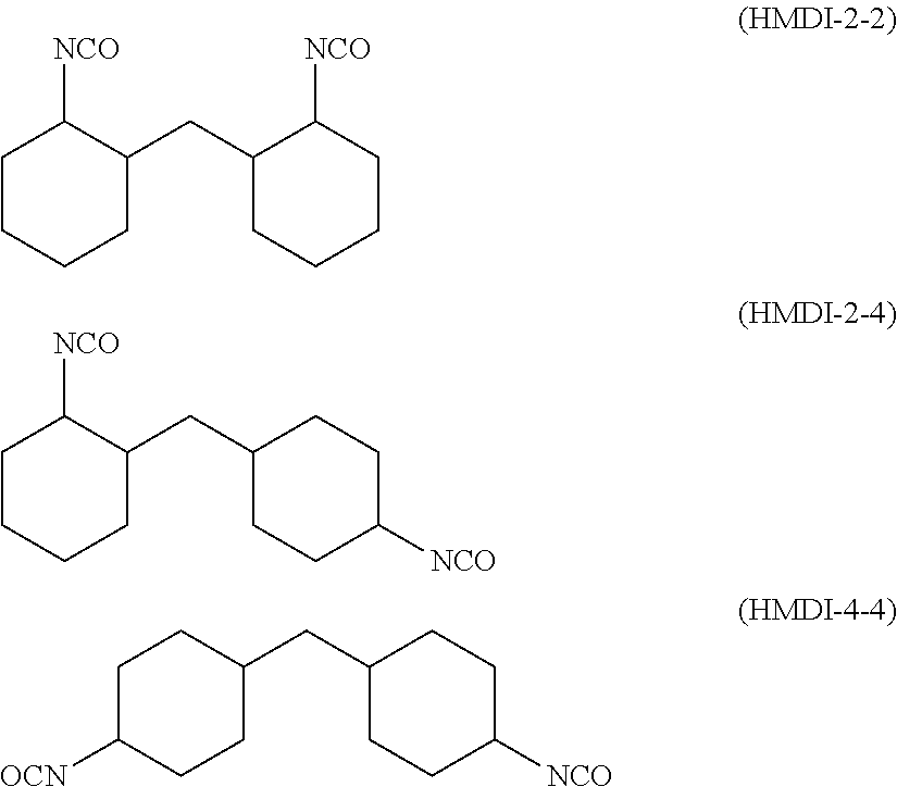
C1CCCC(CC2CCCCC2[NCO])C1[NCO].C1CCCC(CC2CCC([NCO])CC2)C1[NCO].C1C([OCN])CCC(CC2CCC([NCO])CC2)C1
